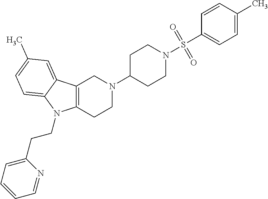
C12=C(CCN(C3CCN(S(C4=CC=C(C)C=C4)(=O)=O)CC3)C1)N(CCC1=CC=CC=N1)C1=CC=C(C)C=C21
